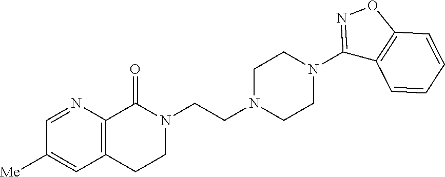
C1([Me])=CC2=C(N=C1)C(=O)N(CCN1CCN(C3=NOC4=C3C=CC=C4)CC1)CC2
